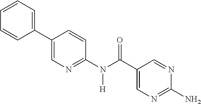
C1(C2=CN=C(N(C(C3=CN=C(N)N=C3)=O)[H])C=C2)=CC=CC=C1
